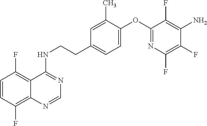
C1=CC(F)=C2C(=C1F)C(NCCC1=CC=C(OC3=NC(F)=C(F)C(N)=C3F)C(C)=C1)=NC=N2
